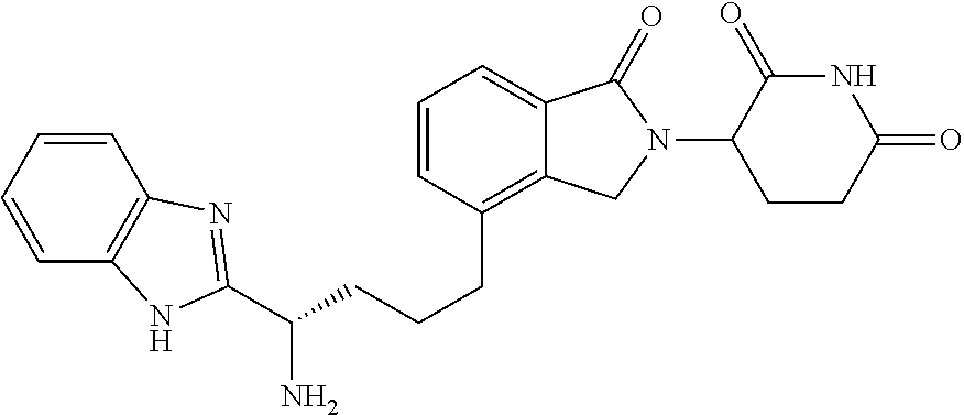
C(CCCC1=C2C(=CC=C1)C(=O)N(C1C(=O)NC(=O)CC1)C2)(N)C1=NC2=C(C=CC=C2)N1
